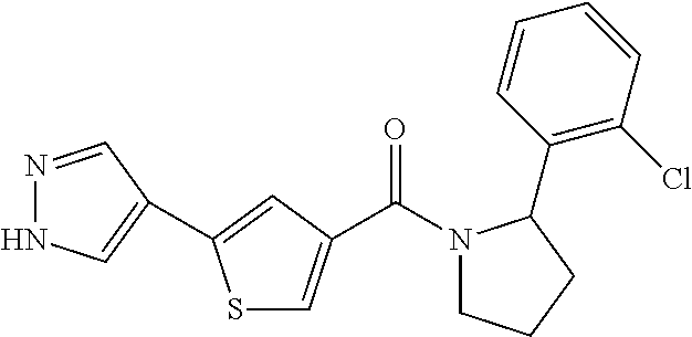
N1=CC(C2=CC(C(=O)N3CCCC3C3=C(Cl)C=CC=C3)=CS2)=CN1
